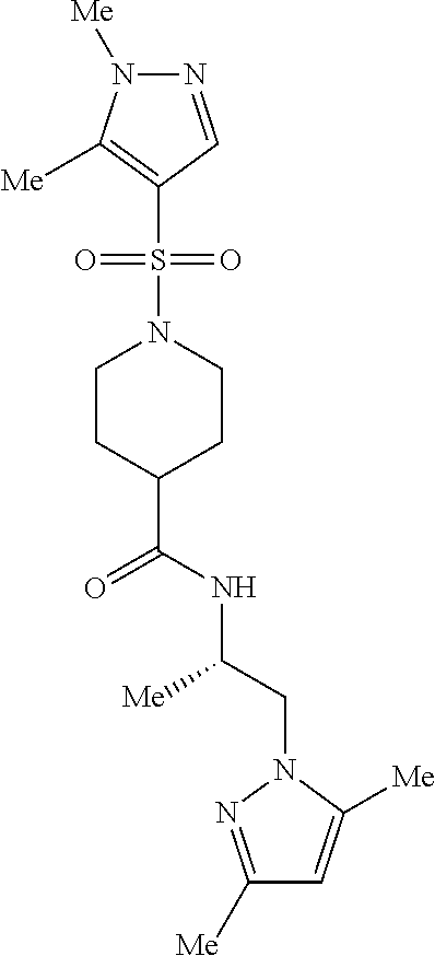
S(N1CCC(C(=O)NC(CN2N=C([Me])C=C2[Me])[Me])CC1)(C1=C([Me])N([Me])N=C1)(=O)=O
